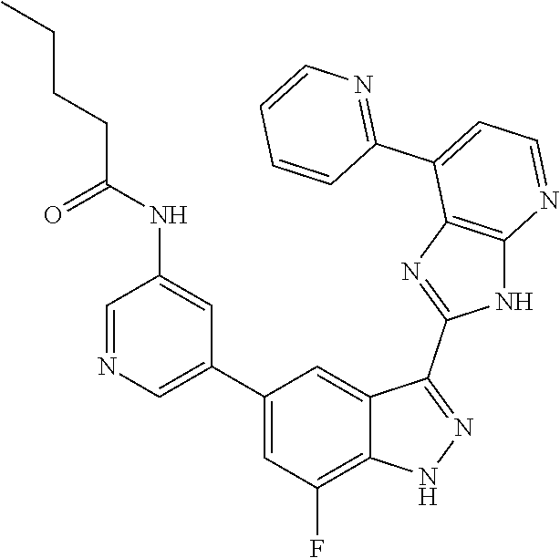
C1=NC=C(C2=CC(F)=C3C(=C2)C(C2=NC4=C(N2)N=CC=C4C2=NC=CC=C2)=NN3)C=C1NC(CCCC)=O
